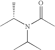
CC(N(C(C)=O)C(C)C)C
